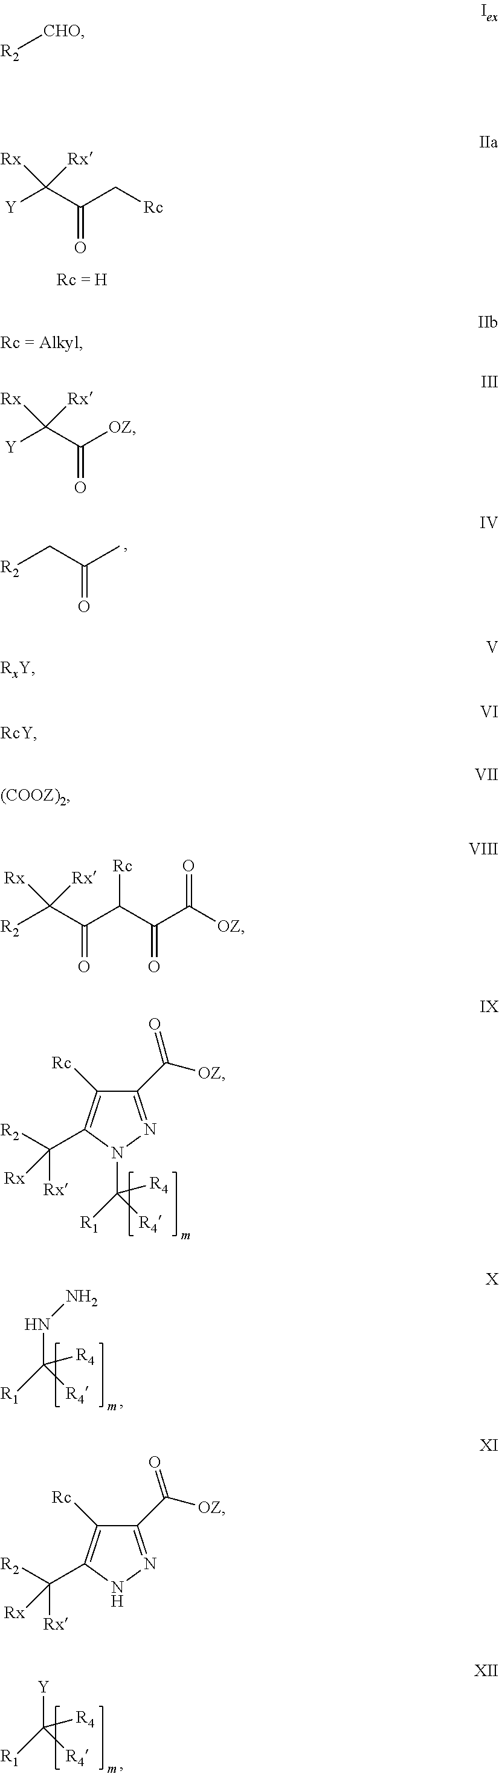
[R2]CC(C)=O.C1(C([OZ])=O)=NN(C([R4])([R1])[R4])C(C([Rx])([Rx])[R2])=C1[Rc].N(C([R4])([R1])[R4])N.[Y]C([R4])([R1])[R4].[R2][CHO].[Y]C(C(C[Rc])=O)([Rx])[Rx].[Y]C(C([OZ])=O)([Rx])[Rx].[R2]C(C(C(C(C([OZ])=O)=O)[Rc])=O)([Rx])[Rx].C1(C([OZ])=O)=NNC(C([Rx])([Rx])[R2])=C1[Rc]
